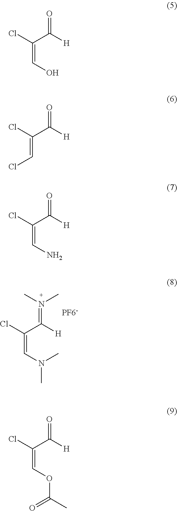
ClC(C([H])=N(C)C)=CN(C)C.ClC(C([H])=O)=CO.ClC(C([H])=O)=CCl.ClC(C([H])=O)=CN.ClC(C([H])=O)=COC(C)=O
